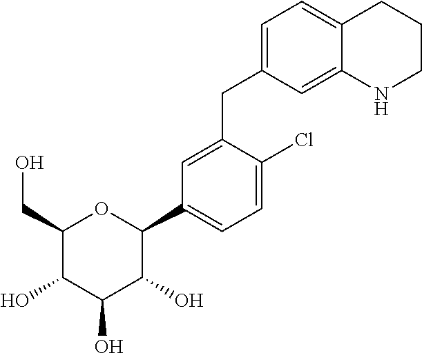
C1(CO)C(O)C(O)C(O)C(C2=CC=C(Cl)C(CC3=CC=C4C(=C3)NCCC4)=C2)O1
